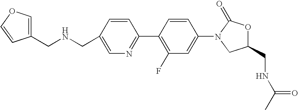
C1=C(CNCC2=COC=C2)C=CC(C2=C(F)C=C(N3CC(CNC(C)=O)OC3=O)C=C2)=N1
